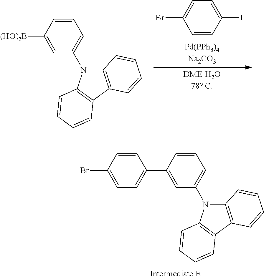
C1=CC(I)=CC=C1Br.C1=C([(HO)2B])C=CC=C1N1C2=C(C3=C1C=CC=C3)C=CC=C2.C1=C(Br)C=CC(C2=CC(N3C4=C(C5=C3C=CC=C5)C=CC=C4)=CC=C2)=C1
